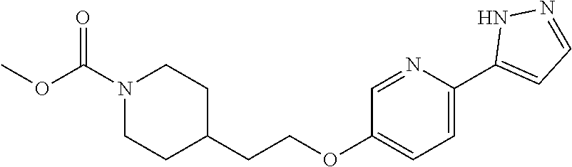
N1(C(OC)=O)CCC(CCOC2=CC=C(C3=CC=NN3)N=C2)CC1
